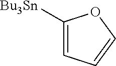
C1([Bu3Sn])=CC=CO1
